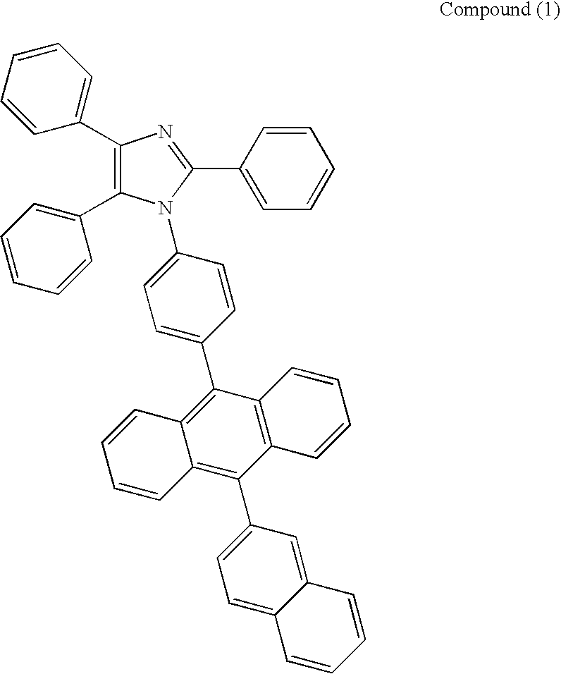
C1(C2=CC=CC=C2)=C(C2=CC=CC=C2)N(C2=CC=C(C3=C4C(=C(C5=CC=C6C(=C5)C=CC=C6)C5=C3C=CC=C5)C=CC=C4)C=C2)C(C2=CC=CC=C2)=N1
